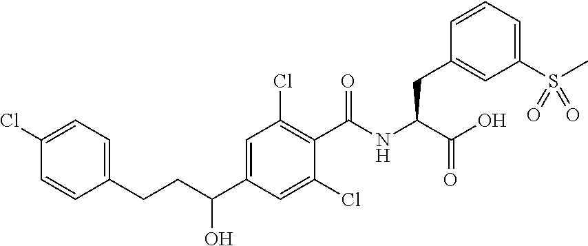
C1=CC(CCC(C2=CC(Cl)=C(C(=O)NC(C(O)=O)CC3=CC(S(C)(=O)=O)=CC=C3)C(Cl)=C2)O)=CC=C1Cl
